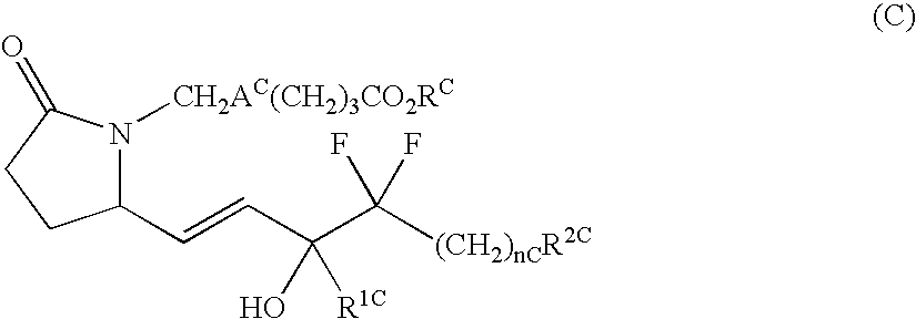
C1(C=CC(C([(CH2)nCR2C])(F)F)(O)[R1C])N([CH2AC(CH2)3CO2RC])C(=O)CC1
